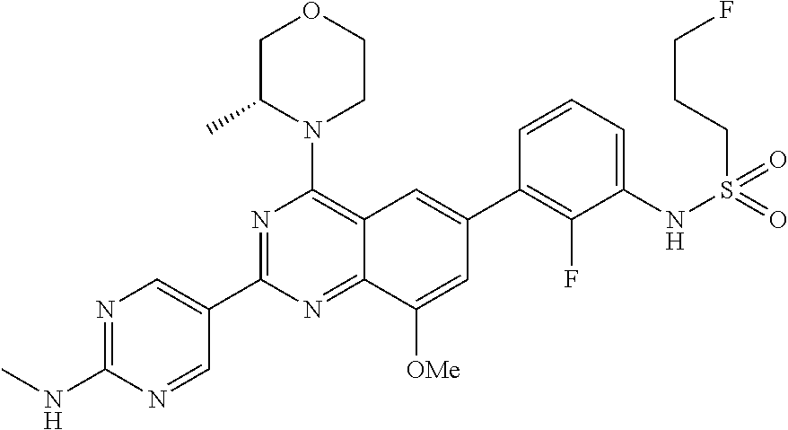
C12=NC(C3=CN=C(NC)N=C3)=NC(N3CCOCC3C)=C1C=C(C1=C(F)C(NS(CCCF)(=O)=O)=CC=C1)C=C2[OMe]
